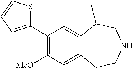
C1(C2=CC=CS2)=C([MeO])C=C2C(=C1)C(C)CNCC2
